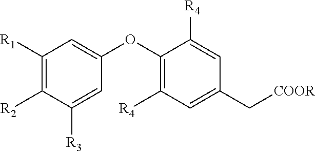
C1([R1])=C([R2])C([R3])=CC(OC2=C([R4])C=C(C[COOR])C=C2[R4])=C1
